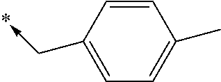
C1=C(C->*)C=CC(C)=C1
